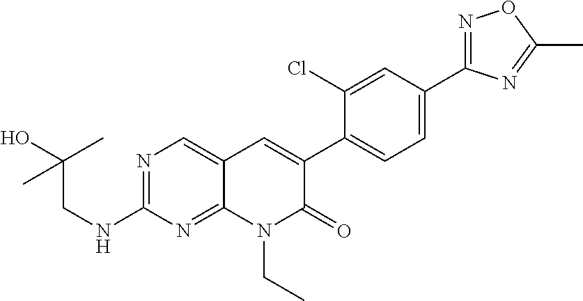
N1=C(C2=CC=C(C3=CC4=CN=C(NCC(O)(C)C)N=C4N(CC)C3=O)C(Cl)=C2)N=C(C)O1
